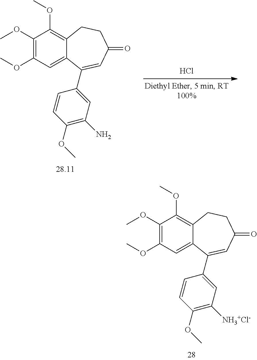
Cl.C1(OC)=C(OC)C=C2C(=C1OC)CCC(=O)C=C2C1=CC(N)=C(OC)C=C1.C1(OC)=C(OC)C=C2C(=C1OC)CCC(=O)C=C2C1=CC([NH3+Cl-])=C(OC)C=C1
